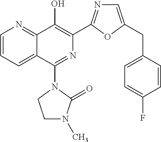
C1=CC=C2C(=N1)C(O)=C(C1=NC=C(CC3=CC=C(F)C=C3)O1)N=C2N1CCN(C)C1=O
